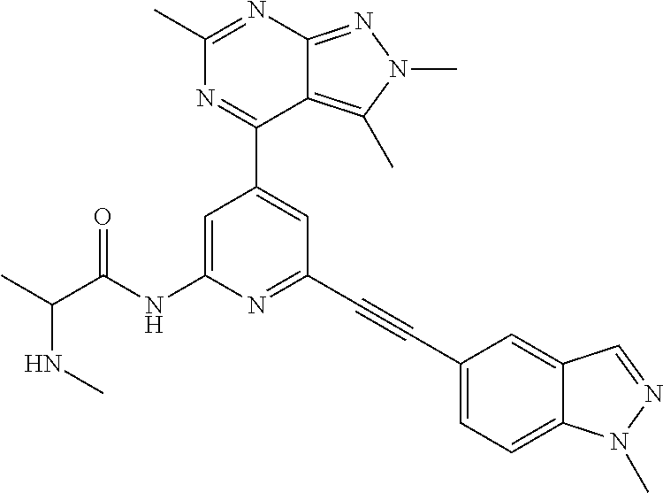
N(C)C(C)C(NC1=CC(C2=NC(C)=NC3=NN(C)C(C)=C23)=CC(C#CC2=CC=C3C(=C2)C=NN3C)=N1)=O
